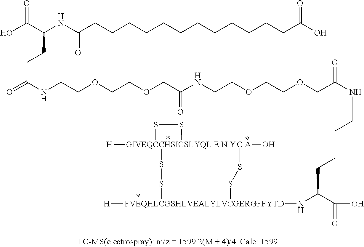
OC(C(NC(CCCCCCCCCCCCC(O)=O)=O)CCC(=O)NCCOCCOCC(NCCOCCOCC(=O)NCCCCC(N[FVEQHLCGSHLVEALYLVCGERGFFYTD]([H])(SS[CHSICSLYQL E N Y]SS[GIVEQC][H])SS[C A]O)C(=O)O)=O)=O
